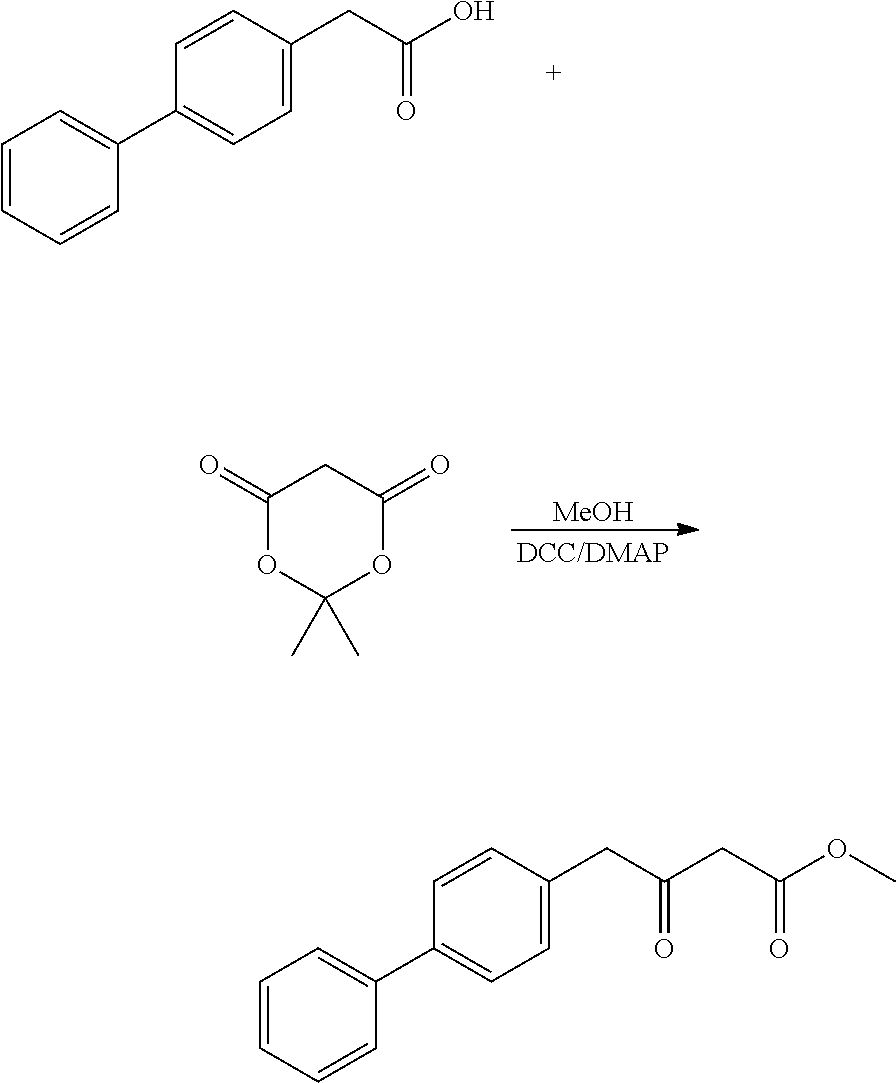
C1=CC=CC(C2=CC=C(CC(O)=O)C=C2)=C1.[MeOH].C1(=O)OC(C)(C)OC(=O)C1.C1=CC=CC(C2=CC=C(CC(CC(OC)=O)=O)C=C2)=C1
